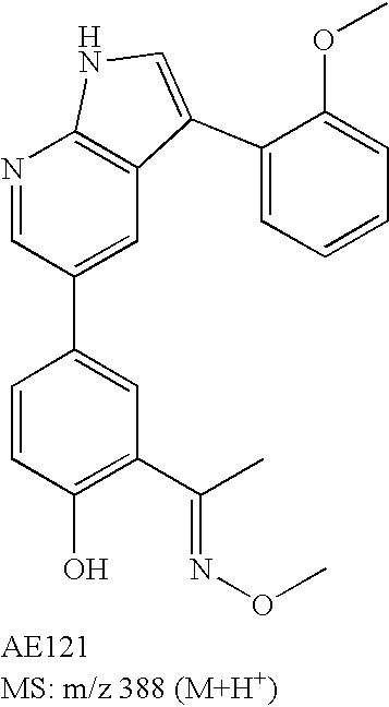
N1=CC(C2=CC(C(C)=NOC)=C(O)C=C2)=CC2=C1NC=C2C1=CC=CC=C1OC
